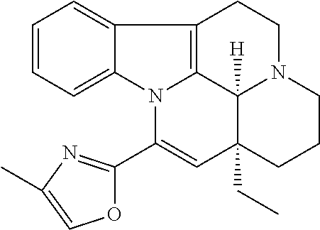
C1=CC=C2C(=C1)C1=C3N2C(C2=NC(C)=CO2)=CC2(CC)C3([H])N(CC1)CCC2
